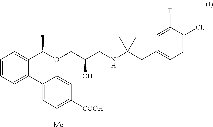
C1=CC=C(C2=CC([Me])=C([COOH])C=C2)C(C(OCC(CNC(CC2=CC=C(Cl)C(F)=C2)(C)C)O)C)=C1
